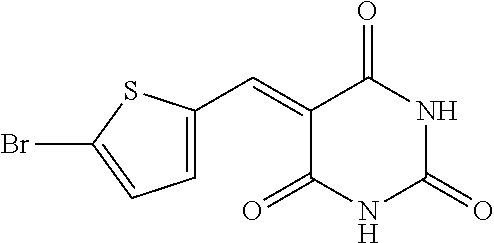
C1=C(C=C2C(=O)NC(=O)NC2=O)SC(Br)=C1
